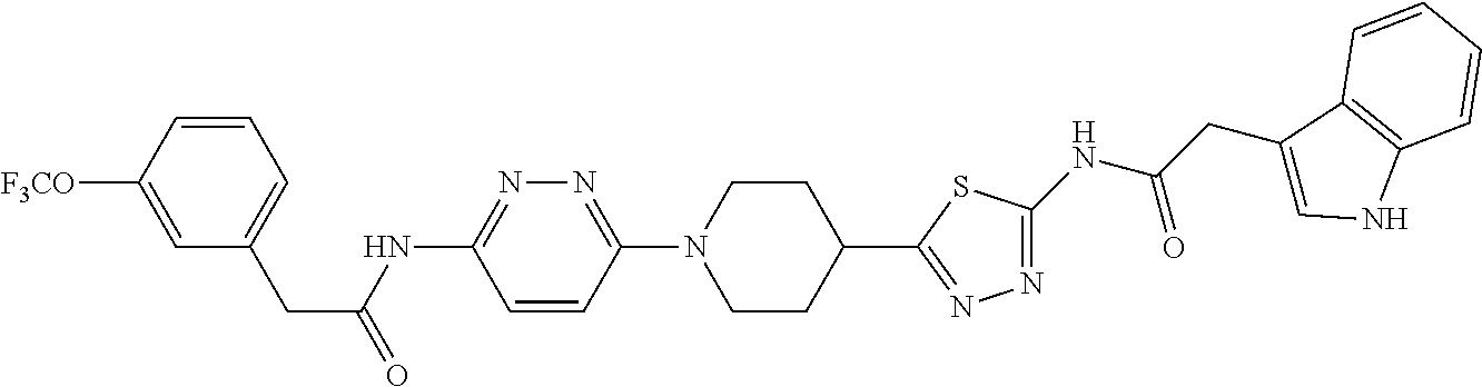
C1=C([F3CO])C=CC=C1CC(=O)NC1=NN=C(N2CCC(C3=NN=C(NC(CC4=CNC5=C4C=CC=C5)=O)S3)CC2)C=C1
